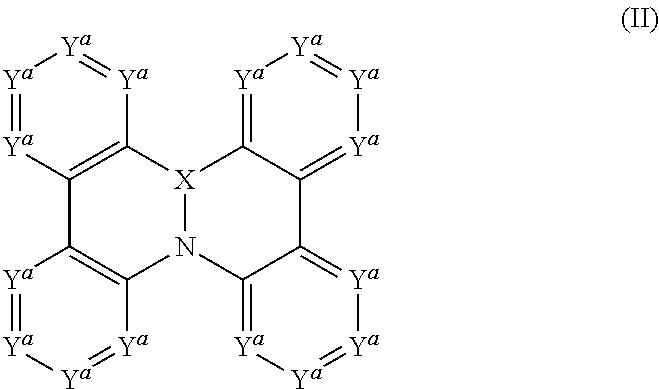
[X]12N(C3=[Ya][Ya]=[Ya][Ya]=C3C3=[Ya][Ya]=[Ya][Ya]=C13)C1=C(C3=C2[Ya]=[Ya][Ya]=[Ya]3)[Ya]=[Ya][Ya]=[Ya]1
